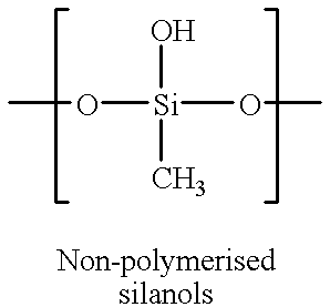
O([Si](O)(C)OC)C
